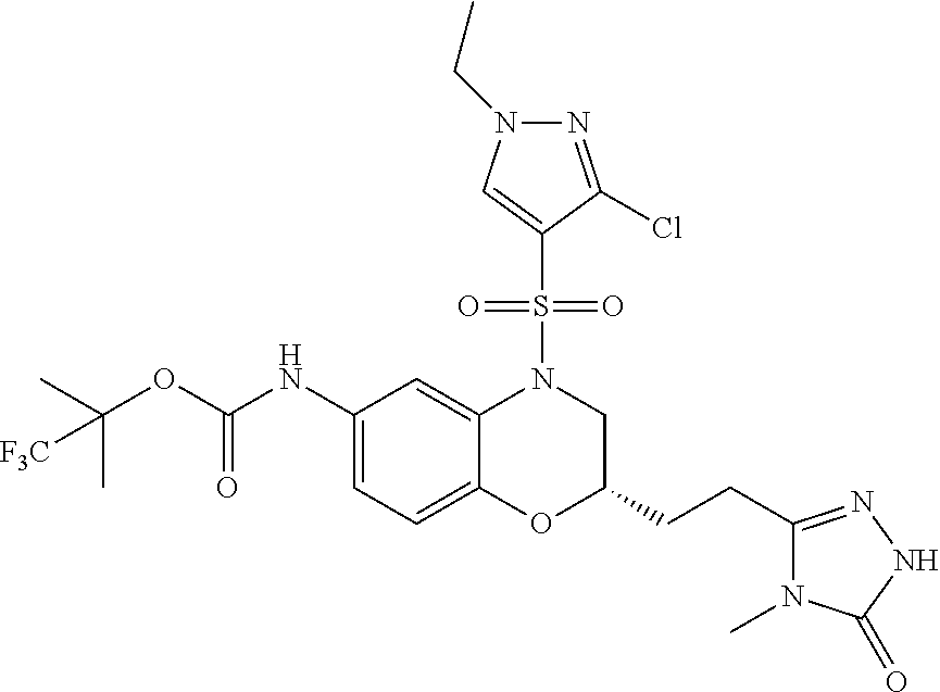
C1(NC(OC(C)(C)[F3C])=O)=CC=C2C(=C1)N(S(C1=CN(CC)N=C1Cl)(=O)=O)CC(CCC1=NNC(=O)N1C)O2
